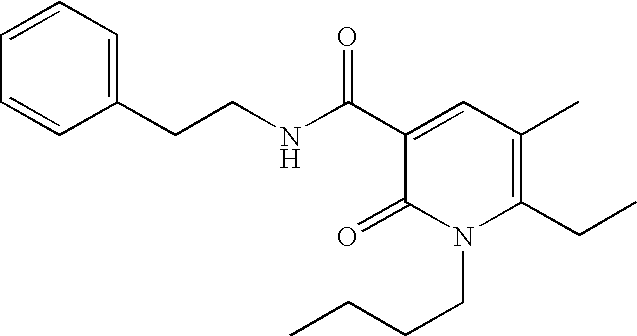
C1(CCNC(C2=CC(C)=C(CC)N(CCCC)C2=O)=O)=CC=CC=C1
